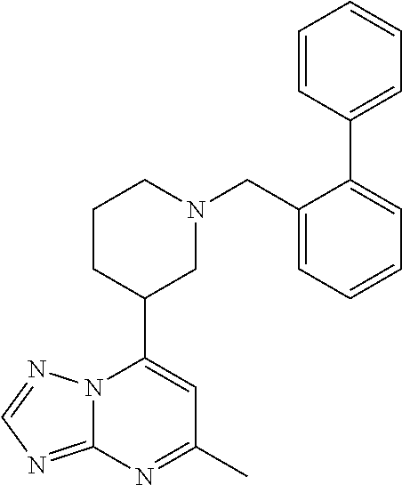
N12C(=NC=N1)N=C(C)C=C2C1CN(CC2=CC=CC=C2C2=CC=CC=C2)CCC1
